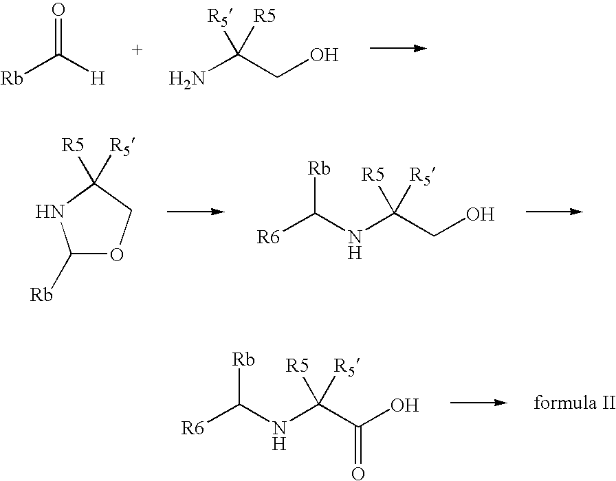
C1([Rb])OCC([R5])([R5])N1.N(C(CO)([R5])[R5])C([R6])[Rb].N(C(C(O)=O)([R5])[R5])C([R6])[Rb].[Rb]C([H])=O.NC(CO)([R5])[R5]
